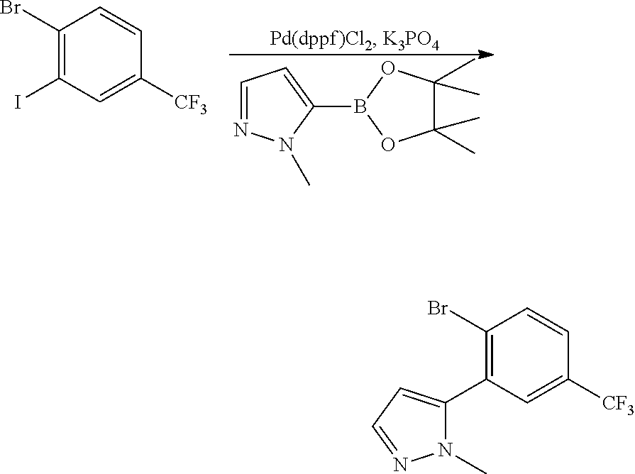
C1=NN(C)C(B2OC(C)(C)C(C)(C)O2)=C1.C1(Br)=C(I)C=C([CF3])C=C1.C1(Br)=C(C2=CC=NN2C)C=C([CF3])C=C1
